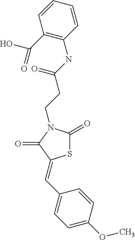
S1C(=O)N(CCC(NC2=C(C(O)=O)C=CC=C2)=O)C(=O)C1=CC1=CC=C(OC)C=C1
